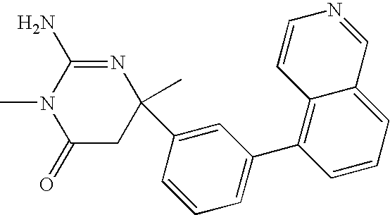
C1(=O)CC(C)(C2=CC(C3=C4C(=CC=C3)C=NC=C4)=CC=C2)N=C(N)N1C
